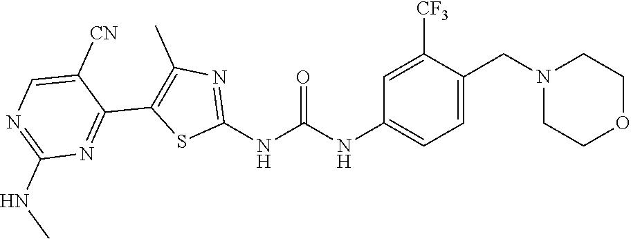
C1=C(CN2CCOCC2)C([CF3])=CC(NC(NC2=NC(C)=C(C3=NC(NC)=NC=C3[CN])S2)=O)=C1
